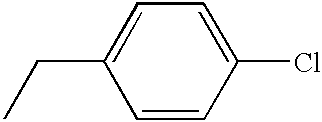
C1=CC(Cl)=CC=C1CC
